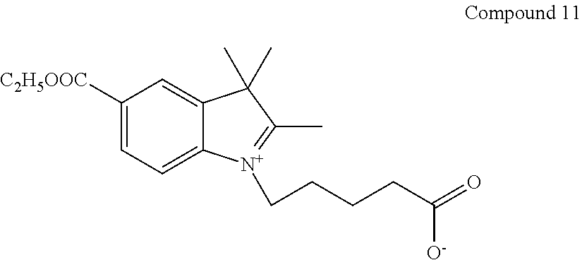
C1([C2H5OOC])=CC=C2C(=C1)C(C)(C)C(C)=[N+]2CCCCC(=O)[O-]
